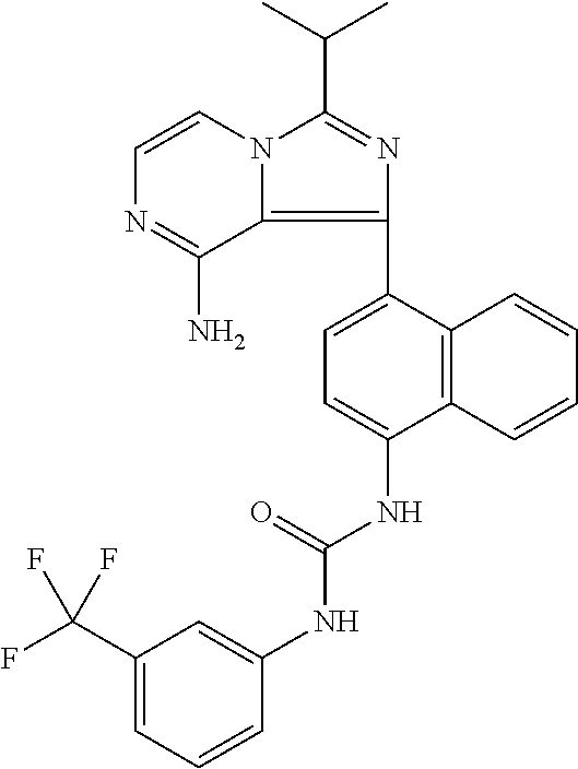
C1=CN2C(=C(C3=CC=C(NC(NC4=CC(C(F)(F)F)=CC=C4)=O)C4=C3C=CC=C4)N=C2C(C)C)C(N)=N1
